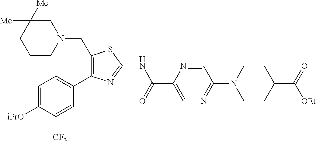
C1=C([iPrO])C([CF3])=CC(C2=C(CN3CC([Me])([Me])CCC3)SC(NC(C3=CN=C(N4CCC(C(=O)[OEt])CC4)C=N3)=O)=N2)=C1
